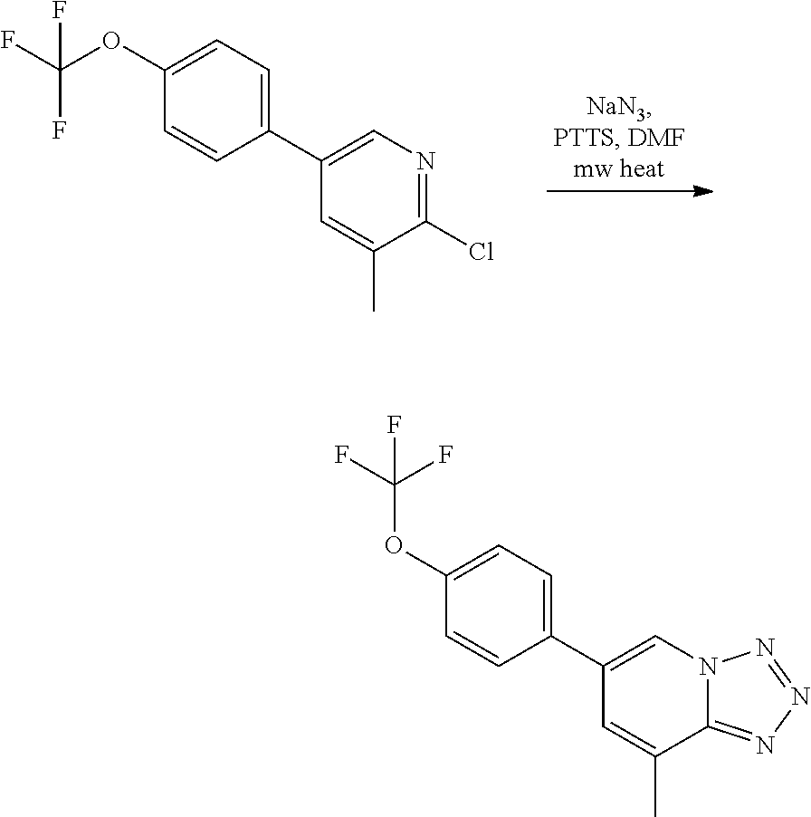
C1(OC(F)(F)F)=CC=C(C2=CN3C(=NN=N3)C(C)=C2)C=C1.C1(OC(F)(F)F)=CC=C(C2=CN=C(Cl)C(C)=C2)C=C1
